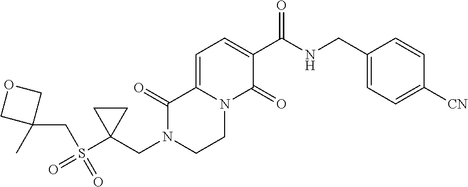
C1=C2N(C(=O)C(C(NCC3=CC=C([CN])C=C3)=O)=C1)CCN(CC1(S(=O)(CC3(C)COC3)=O)CC1)C2=O
